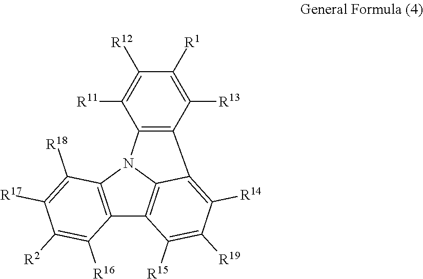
C12=C(N3C4=C1C([R15])=C([R19])C([R14])=C4C1=C3C([R11])=C([R12])C([R1])=C1[R13])C([R18])=C([R17])C([R2])=C2[R16]
